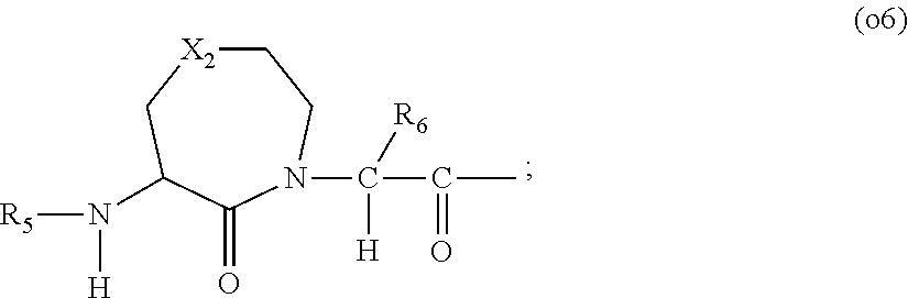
C1[X2]CC(N([R5])[H])C(=O)N(C([R6])([H])C(=O)C)C1
